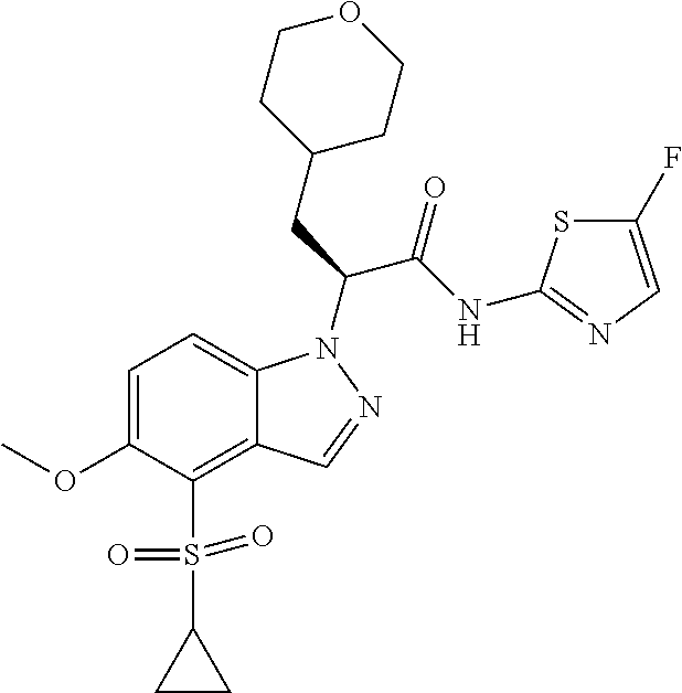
C12=C(S(C3CC3)(=O)=O)C(OC)=CC=C1N(C(CC1CCOCC1)C(NC1=NC=C(F)S1)=O)N=C2
